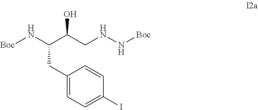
[Boc]NC(C(CNN[Boc])O)CC1=CC=C(I)C=C1
